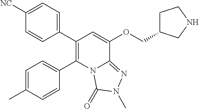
C1(C2=CC=C([NC])C=C2)=C(C2=CC=C(C)C=C2)N2C(=NN(C)C2=O)C(OCC2CCNC2)=C1
